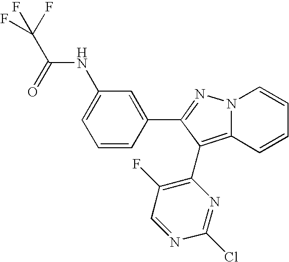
N(C1=CC=CC(C2=NN3C(=C2C2=C(F)C=NC(Cl)=N2)C=CC=C3)=C1)C(C(F)(F)F)=O
